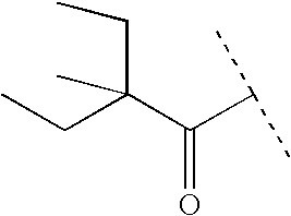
C(C(C(C(C)C)=O)(CC)C)C
